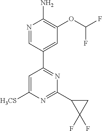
N1=CC(C2=NC(C3C(F)(F)C3)=NC([H3CS])=C2)=CC(OC(F)F)=C1N
